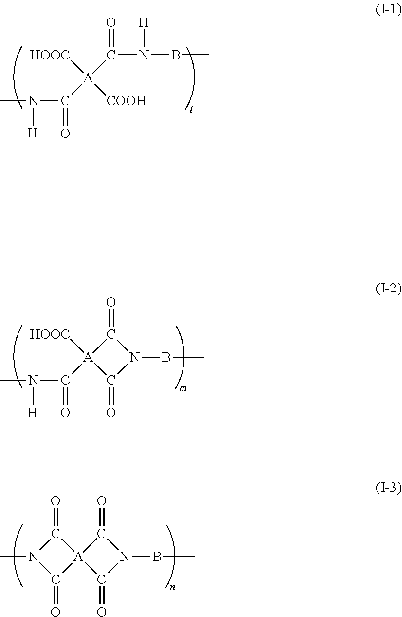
C([A]([COOH])([HOOC])C(N(C)[H])=O)(=O)N(BC)[H].C1(=O)[A]([HOOC])(C(N(C)[H])=O)C(=O)N1BC.C1(=O)[A]2(C(=O)N1BC)C(=O)N(C)C2=O
